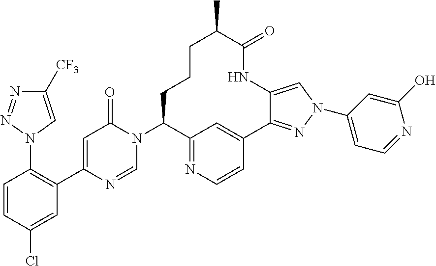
C1=C(Cl)C=CC(N2C=C([CF3])N=N2)=C1C1=CC(=O)N(C2C3=NC=CC(=C3)C3=NN(C4=CC=NC(O)=C4)C=C3NC(=O)C(C)CCC2)C=N1
